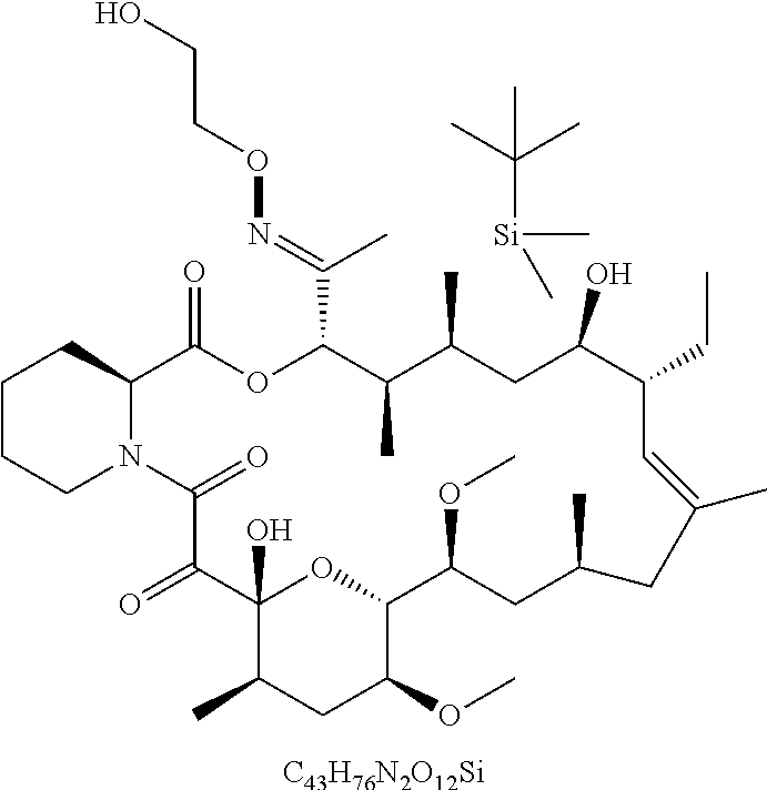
C1CCN2C(C1)C(=O)OC(C(=NOCCO)C)C(C)C(C)CC(O)C(CC)C=C(C)CC(C)CC(OC)C1OC(O)(C(=O)C2=O)C(C)CC1OC.[Si](C(C)(C)C)(C)C.[C43H76N2O12Si]
